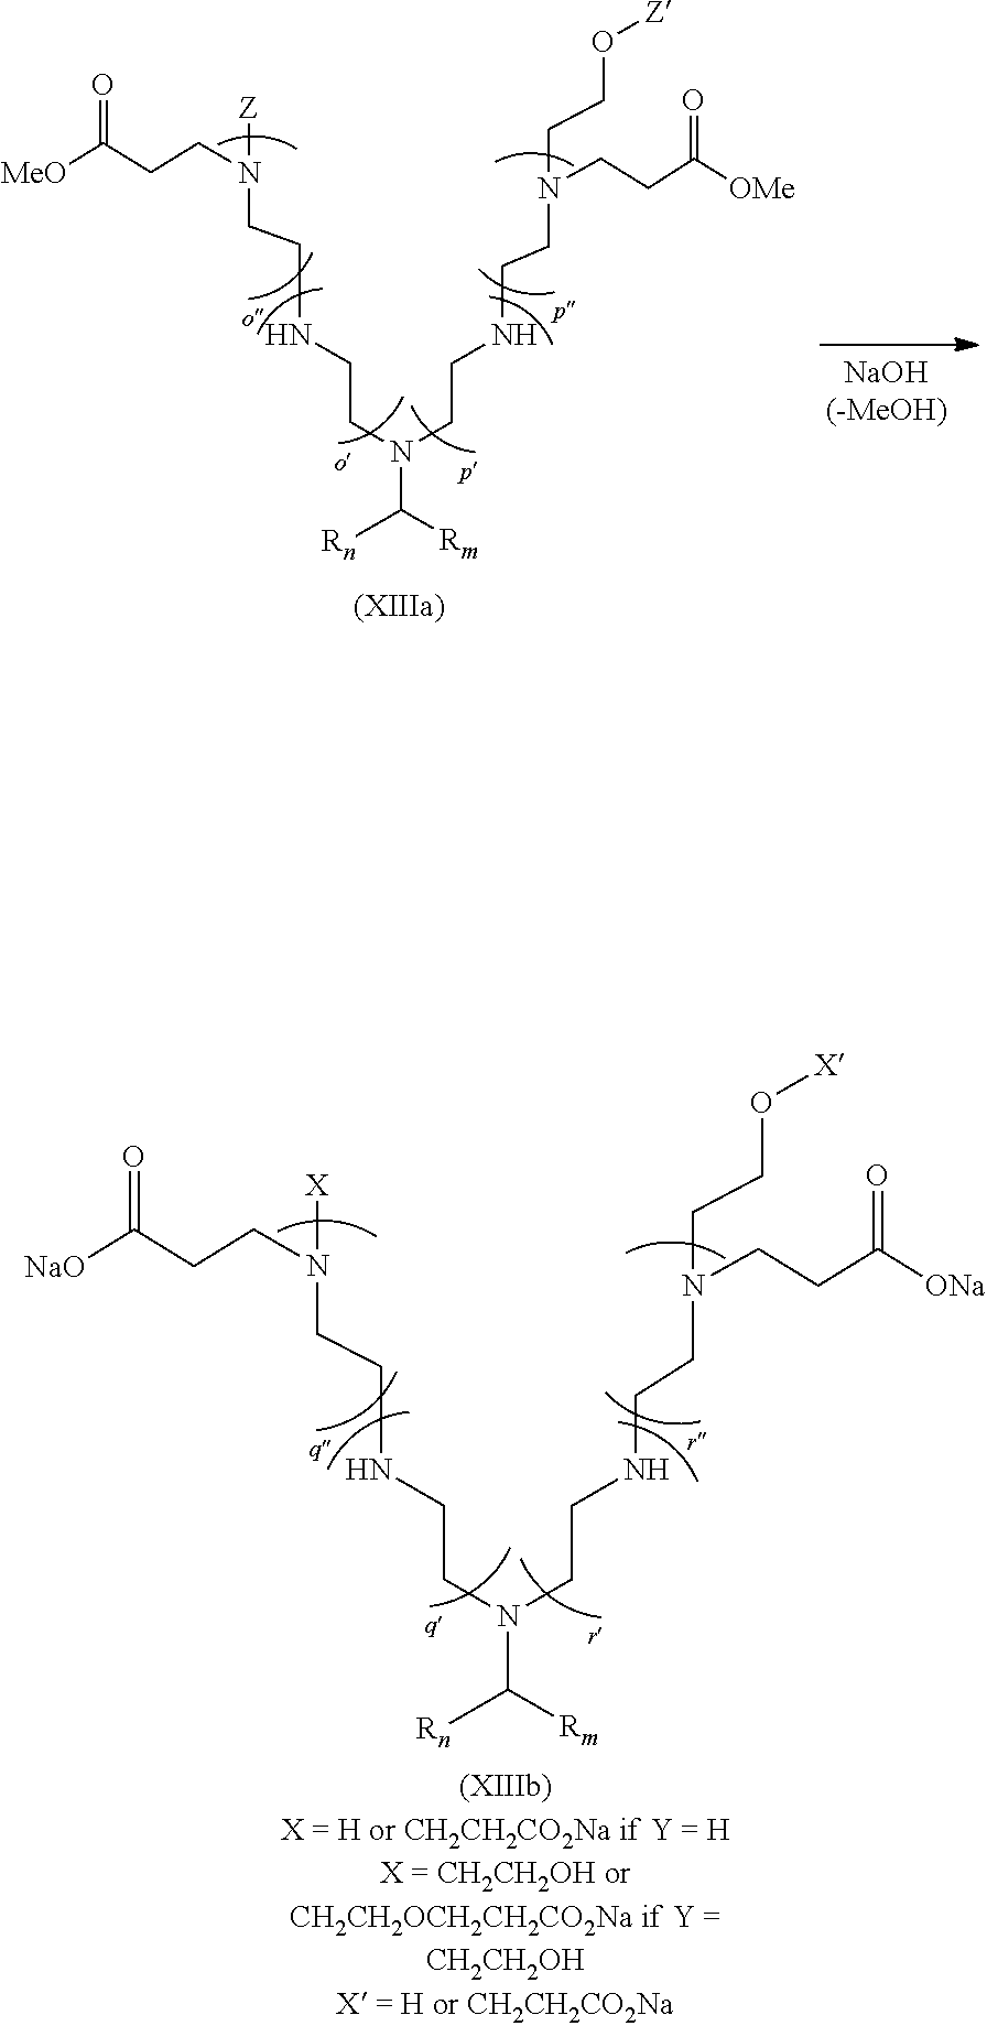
N(CCNCCN(C([Rn])[Rm])CCNCCN(CCC([MeO])=O)[Z])(CCO[Z])CCC([OMe])=O.N(CCNCCN(C([Rn])[Rm])CCNCCN(CCC([NaO])=O)[X])(CCO[X])CCC([ONa])=O
